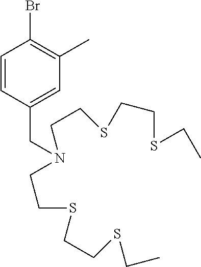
C1=CC(CN(CCSCCSCC)CCSCCSCC)=CC(C)=C1Br
